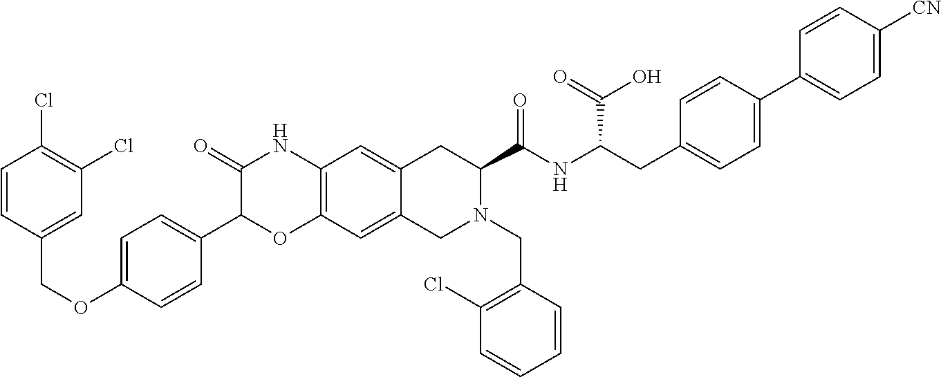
C1=CC(COC2=CC=C(C3OC4=C(NC3=O)C=C3C(=C4)CN(CC4=C(Cl)C=CC=C4)C(C(NC(CC4=CC=C(C5=CC=C([CN])C=C5)C=C4)C(=O)O)=O)C3)C=C2)=CC(Cl)=C1Cl
